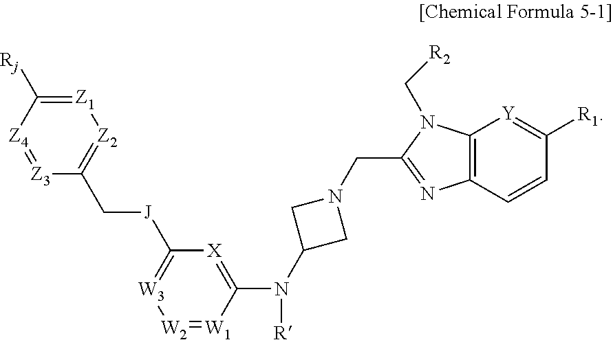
N1(CC2=NC3=C(N2C[R2])[Y]=C([R1])C=C3)CC(N(C2=[X]C([J]CC3=[Z2][Z1]=C([Rj])[Z4]=[Z3]3)=[W3][W2]=[W1]2)[R])C1
